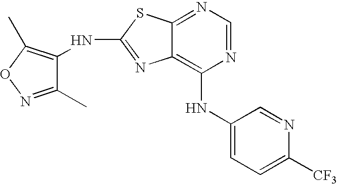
N1=CN=C2C(=C1NC1=CC=C([CF3])N=C1)N=C(NC1=C(C)ON=C1C)S2
